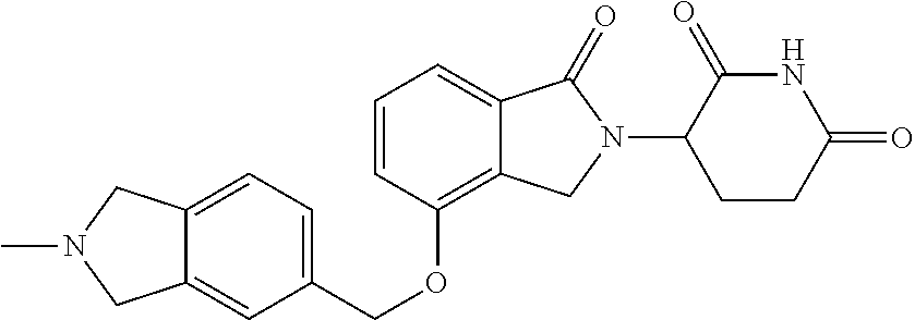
O(C1=C2C(=CC=C1)C(=O)N(C1C(=O)NC(=O)CC1)C2)CC1=CC=C2C(=C1)CN(C)C2
